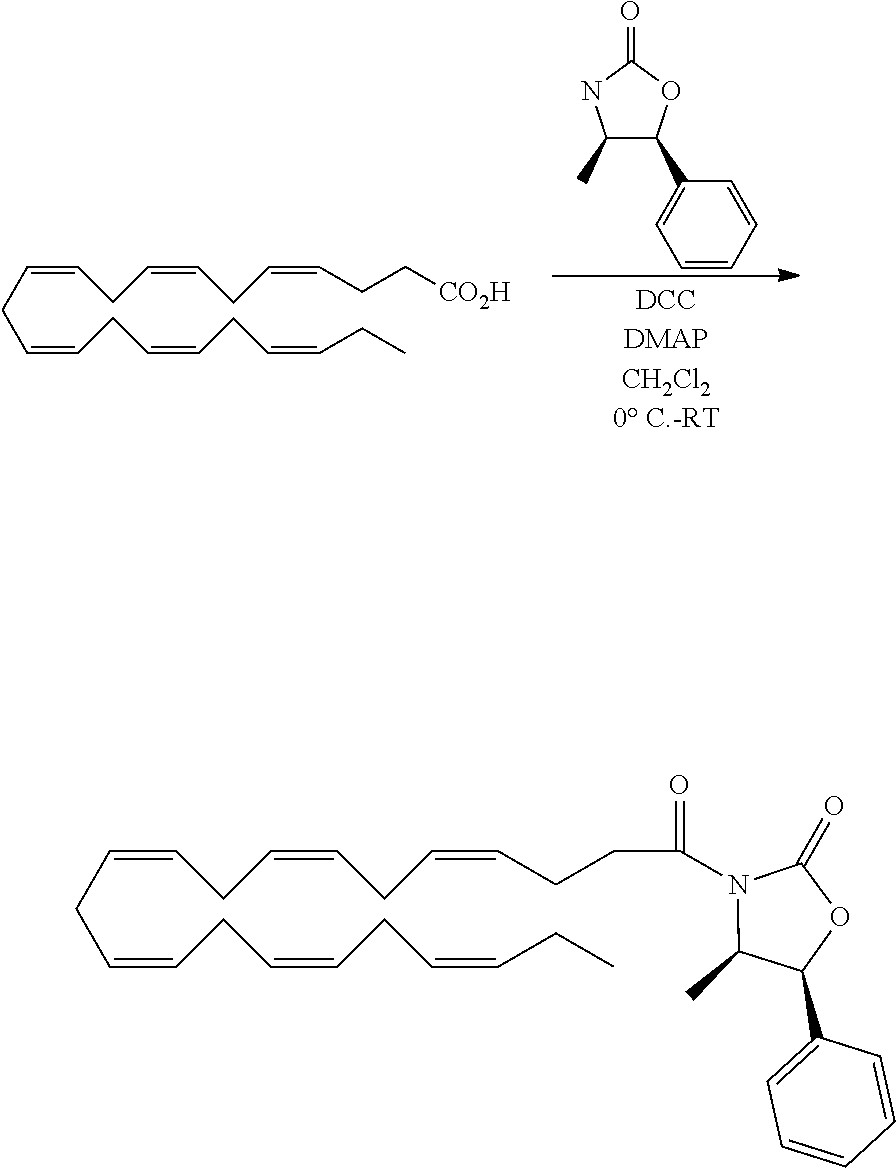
C(C=CCC=CCC=CCC)C=CCC=CCC=CCC[CO2H].C1(C)C(C2=CC=CC=C2)OC(=O)N1.C(C=CCC=CCC=CCC)C=CCC=CCC=CCCC(N1C(C)C(C2=CC=CC=C2)OC1=O)=O
